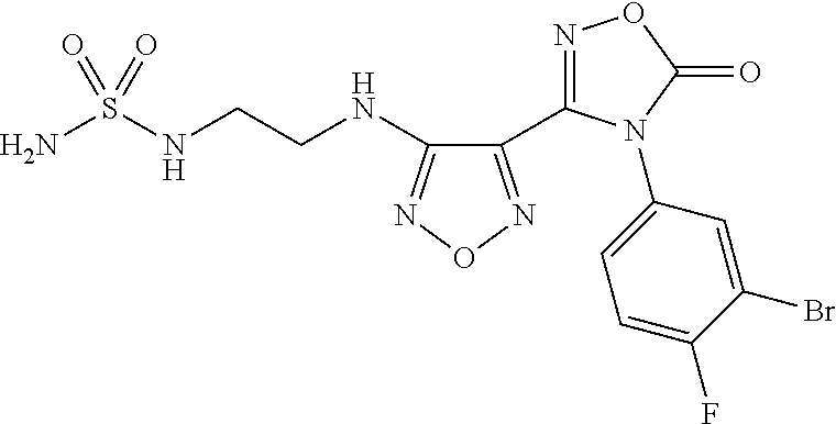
C1(NCCNS(N)(=O)=O)=NON=C1C1=NOC(=O)N1C1=CC=C(F)C(Br)=C1
